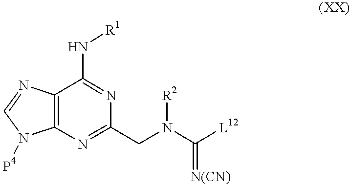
C12=C(N=C(CN(C([L12])=[N(CN)])[R2])N=C1N[R1])N([P4])C=N2
